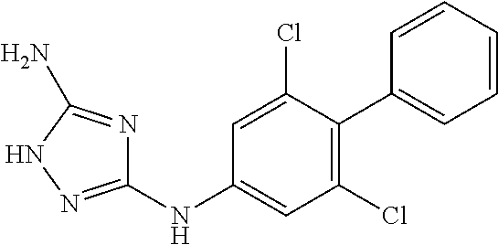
C1(NC2=CC(Cl)=C(C3=CC=CC=C3)C(Cl)=C2)=NNC(N)=N1
